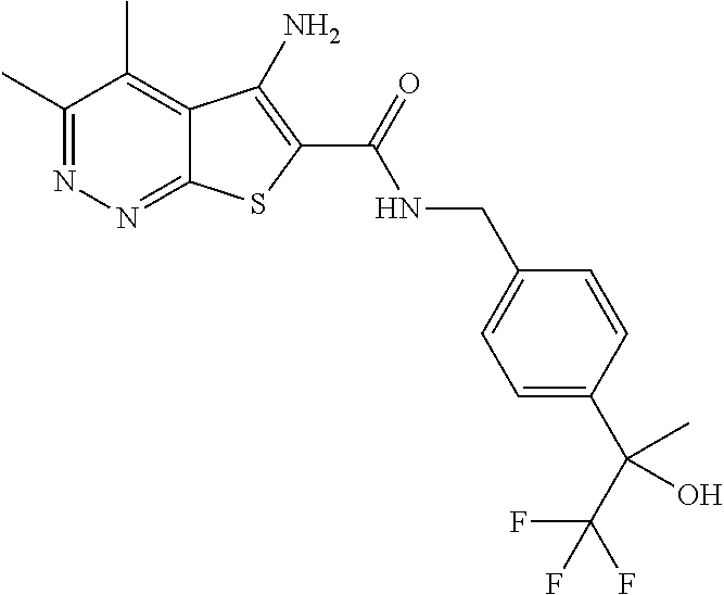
C1(C)=NN=C2C(=C1C)C(N)=C(C(=O)NCC1=CC=C(C(C(F)(F)F)(C)O)C=C1)S2
